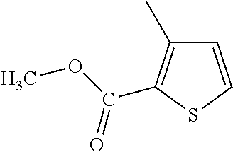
C1=CSC(C(OC)=O)=C1C
